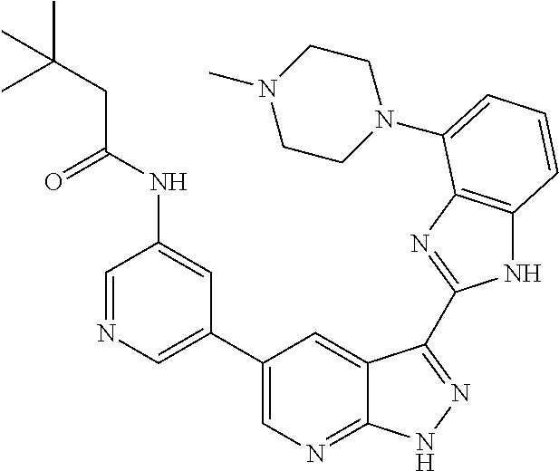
C1(C2=CN=CC(NC(CC(C)(C)C)=O)=C2)=CN=C2C(=C1)C(C1=NC3=C(N1)C=CC=C3N1CCN(C)CC1)=NN2
